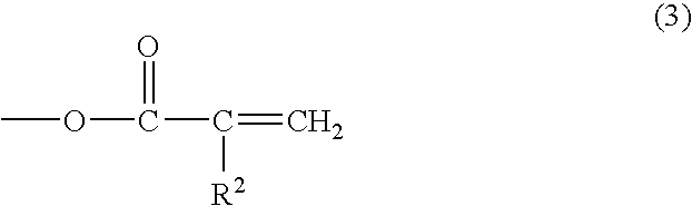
COC(C(=C)[R2])=O
